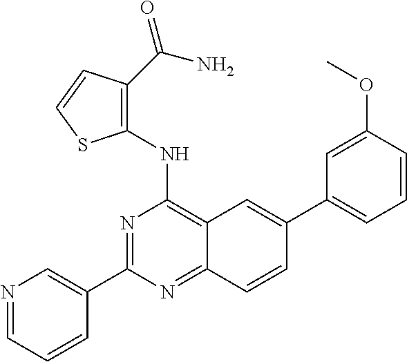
N1=CC=CC(C2=NC(NC3=C(C(=O)N)C=CS3)=C3C(=N2)C=CC(C2=CC=CC(OC)=C2)=C3)=C1
